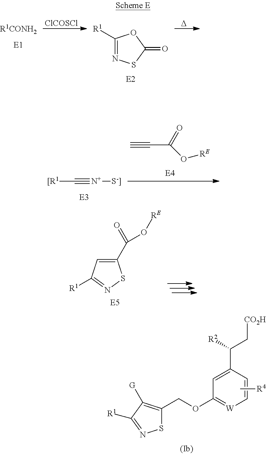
[ClCOSCl].[D].[R1CONH2].C1([R1])=NSC(=O)O1.C#CC(O[RE])=O.[[R1]C#[N+][S-]].C1(C(=O)O[RE])=CC([R1])=NS1.C[R4].C1=C(C(C[CO2H])[R2])C=C[W]=C1OCC1=C([G])C([R1])=NS1
